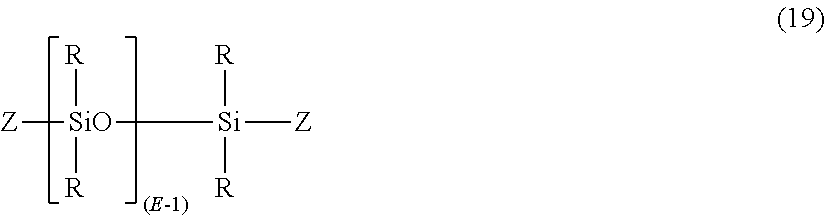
[Z][SiO]([R])([R])C[Si]([R])([R])[Z]
